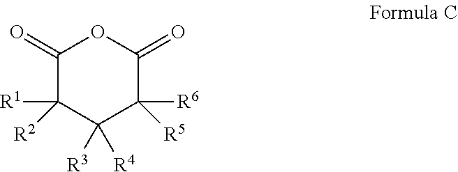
C1(=O)C([R1])([R2])C([R3])([R4])C([R6])([R5])C(=O)O1
